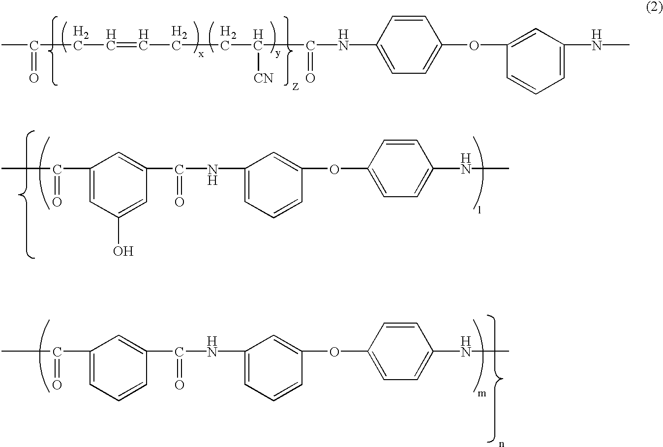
CC(CC=CCCC([CN])C(=O)NC1=CC=C(OC2=CC(NC)=CC=C2)C=C1)=O.CC(=O)C1=CC(O)=CC(C(=O)NC2=CC=CC(OC3=CC=C(NC)C=C3)=C2)=C1.CC(=O)C1=CC=CC(C(=O)NC2=CC=CC(OC3=CC=C(NC)C=C3)=C2)=C1
